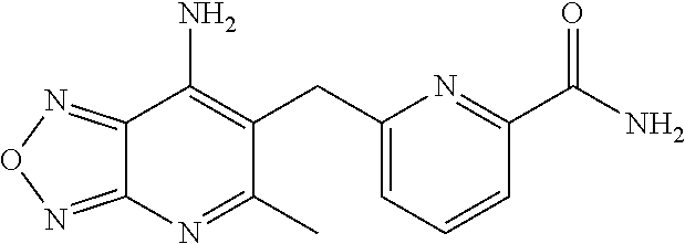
C12=NON=C1N=C(C)C(CC1=CC=CC(C(N)=O)=N1)=C2N
